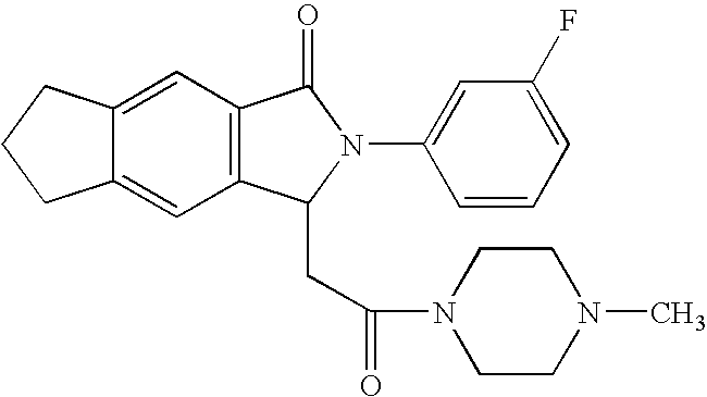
C12=CC3=C(C=C1CCC2)C(CC(N1CCN(C)CC1)=O)N(C1=CC(F)=CC=C1)C3=O
